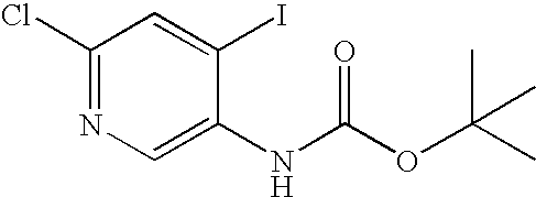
C1(Cl)=NC=C(NC(OC(C)(C)C)=O)C(I)=C1
